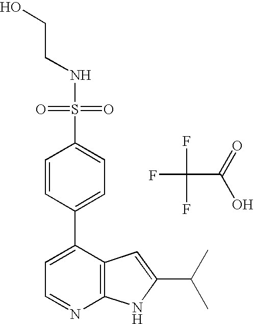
FC(F)(C(=O)O)F.S(C1=CC=C(C2=CC=NC3=C2C=C(C(C)C)N3)C=C1)(=O)(=O)NCCO
